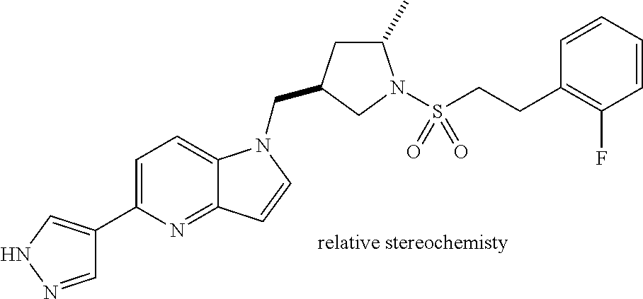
C1=NNC=C1C1=CC=C2C(=N1)C=CN2CC1CC(C)N(S(CCC2=C(F)C=CC=C2)(=O)=O)C1
